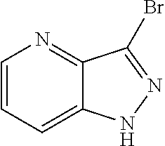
C1=CC=C2C(=N1)C(Br)=NN2
